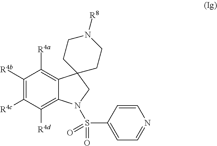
C1([R4b])=C([R4c])C([R4d])=C2C(=C1[R4a])C1(CN2S(C2=CC=NC=C2)(=O)=O)CCN([R8])CC1
